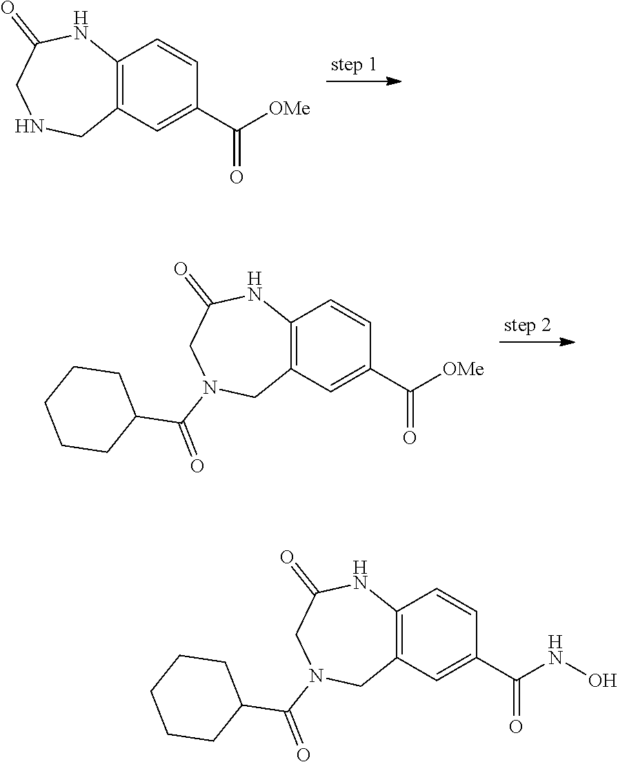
C12=C(C=C(C([OMe])=O)C=C1)CNCC(=O)N2.C12=C(C=C(C([OMe])=O)C=C1)CN(C(=O)C1CCCCC1)CC(=O)N2.C12=C(C=C(C(NO)=O)C=C1)CN(C(=O)C1CCCCC1)CC(=O)N2
